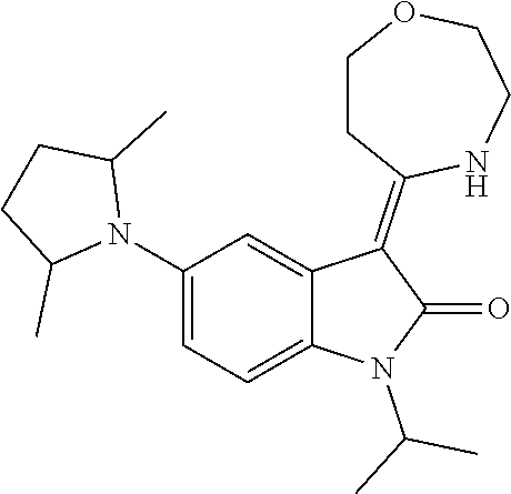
C1(N2C(C)CCC2C)=CC=C2C(=C1)C(=C1CCOCCN1)C(=O)N2C(C)C
